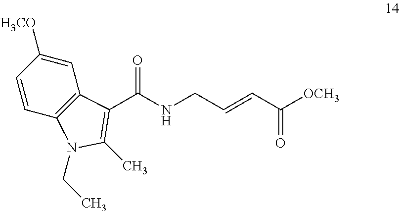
C1=C([H3CO])C=CC2=C1C(C(NCC=CC([OCH3])=O)=O)=C(C)N2CC
